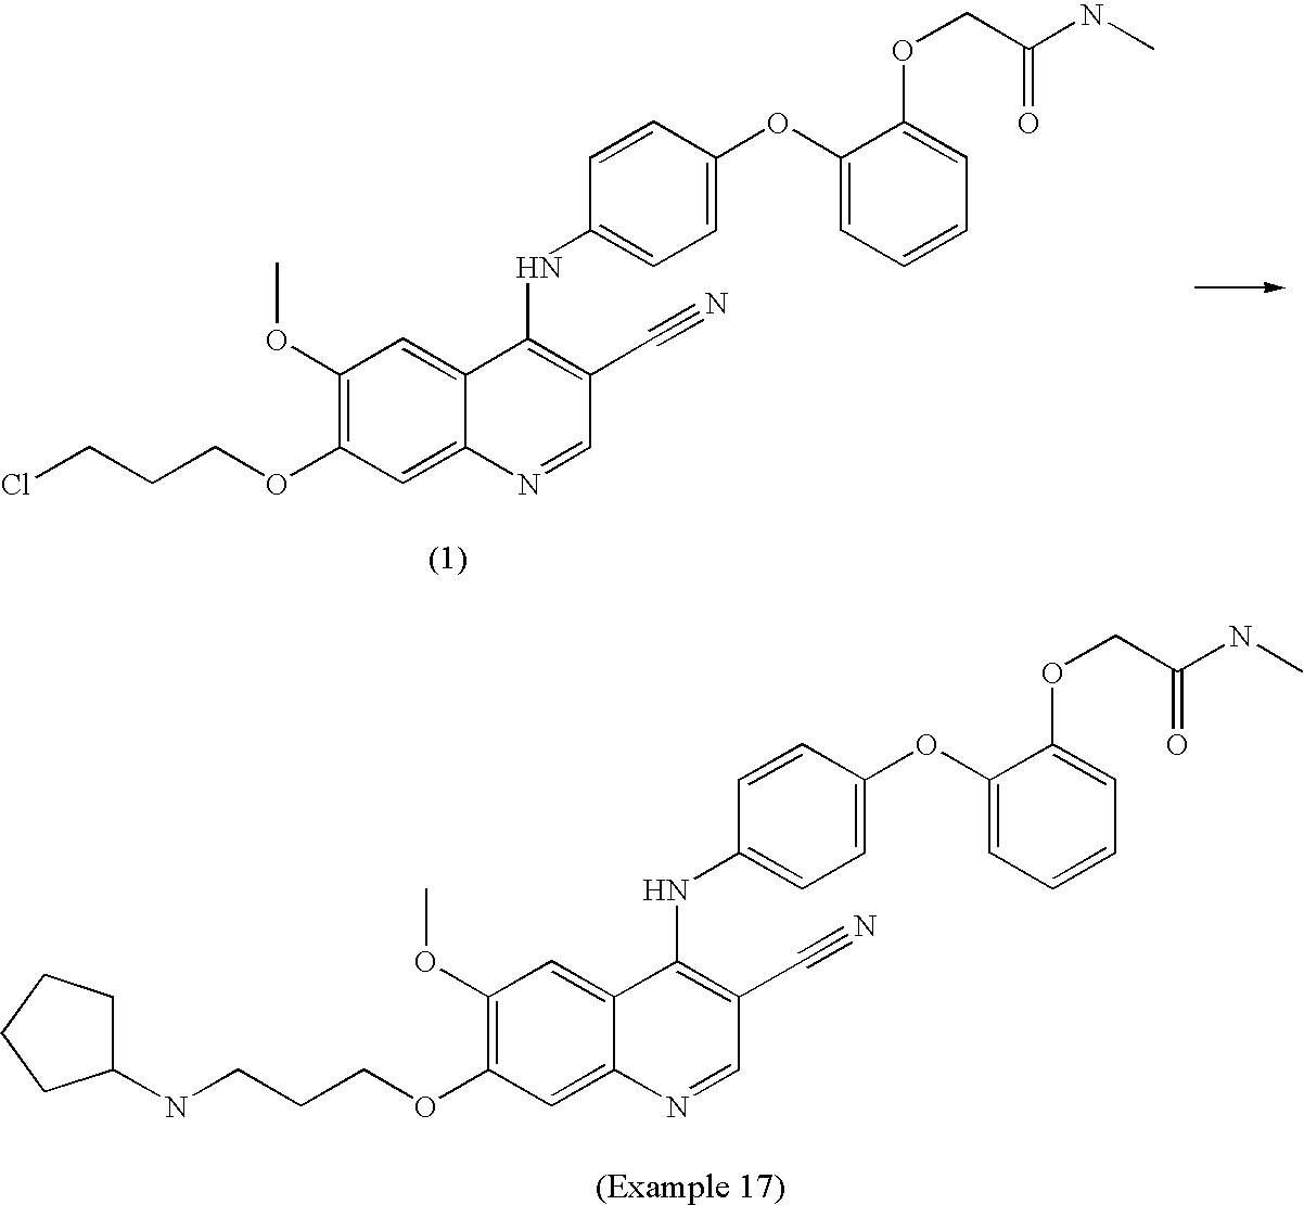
C1(OC)=C(OCCCCl)C=C2C(=C1)C(NC1=CC=C(OC3=CC=CC=C3OCC(NC)=O)C=C1)=C(C#N)C=N2.C1(OC)=C(OCCCNC2CCCC2)C=C2C(=C1)C(NC1=CC=C(OC3=CC=CC=C3OCC(NC)=O)C=C1)=C(C#N)C=N2
